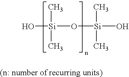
O[Si](O[Si](O)(C)C)(C)C
